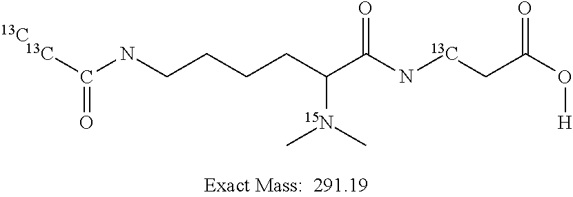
[13C]C(NCCCCC(C(=O)N[13C]CC(O[H])=O)[15N](C)C)=O.[13C]
